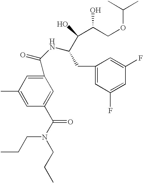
C1(C(NC(CC2=CC(F)=CC(F)=C2)C(C(O)COC(C)C)O)=O)=CC(C)=CC(C(N(CCC)CCC)=O)=C1
